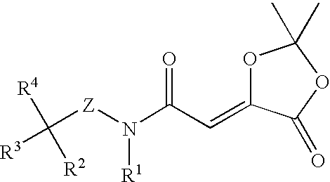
C([Z]N(C(C=C1OC(C)(C)OC1=O)=O)[R1])([R3])([R2])[R4]
